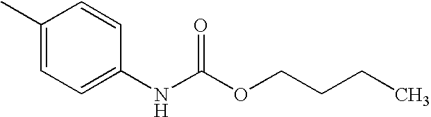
C1(C)=CC=C(NC(OCCCC)=O)C=C1
